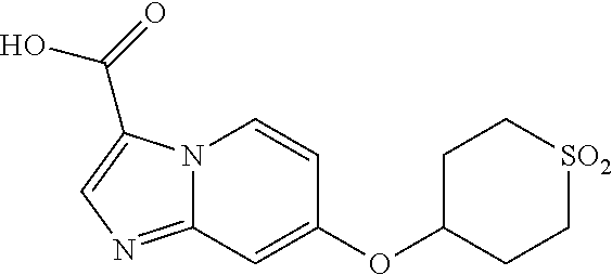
C(O)(=O)C1=CN=C2N1C=CC(OC1CC[SO2]CC1)=C2
